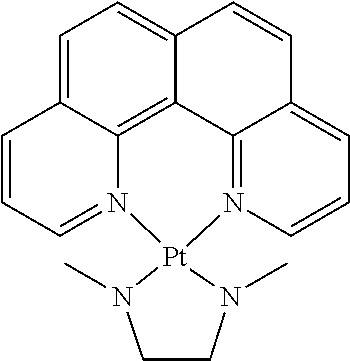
C1=C2C3=C4C(=C1)C=CC1=CC=CN(=C41)[Pt]1(N3=CC=C2)N(C)CCN1C
